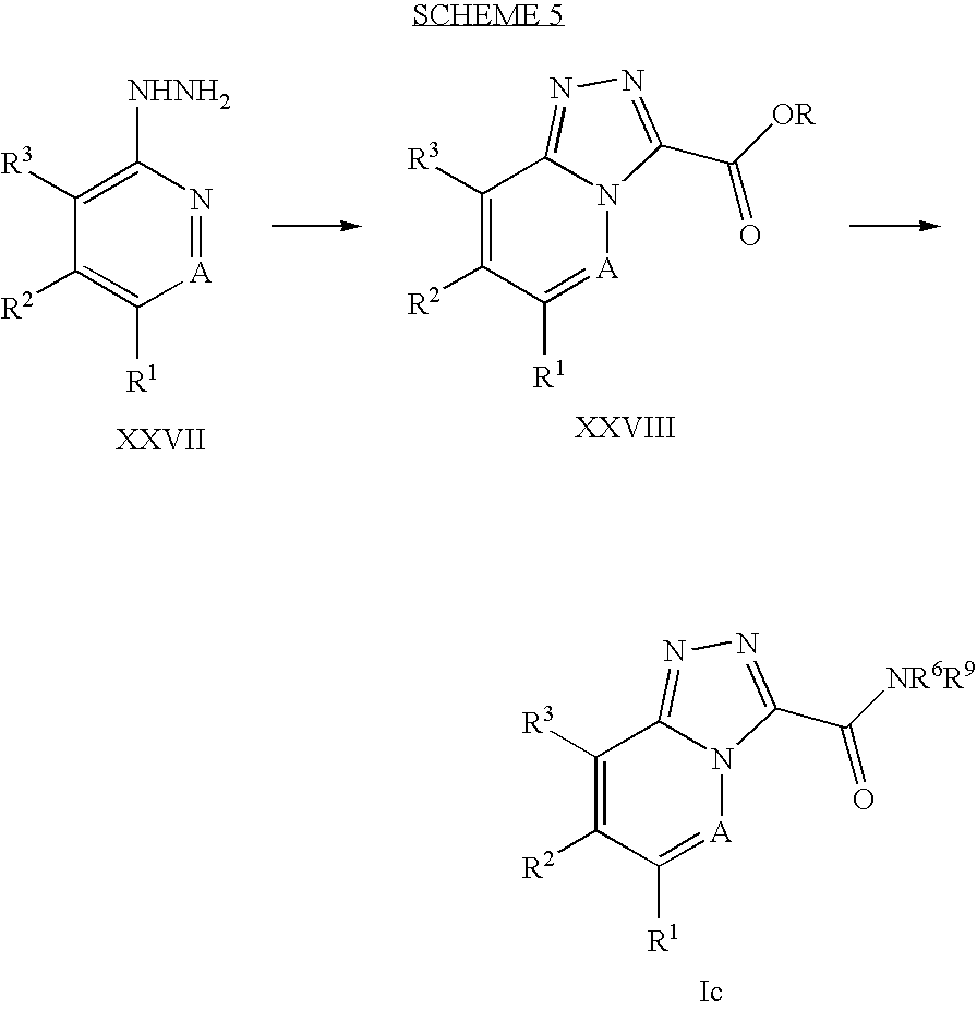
C1([R1])=C([R2])C([R3])=C([NHNH2])N=[A]1.C1([R1])=[A]N2C(=NN=C2C([OR])=O)C([R3])=C1[R2].C1([R1])=[A]N2C(=NN=C2C([NR6R9])=O)C([R3])=C1[R2]
